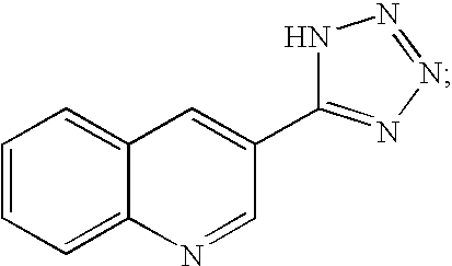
C1=CC=C2C(=C1)C=C(C1=NN=NN1)C=N2
